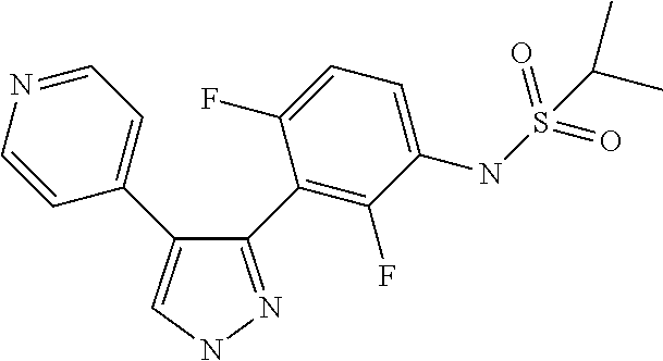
C1=CN=CC=C1C1=CNN=C1C1=C(F)C(NS(=O)(=O)C(C)C)=CC=C1F
